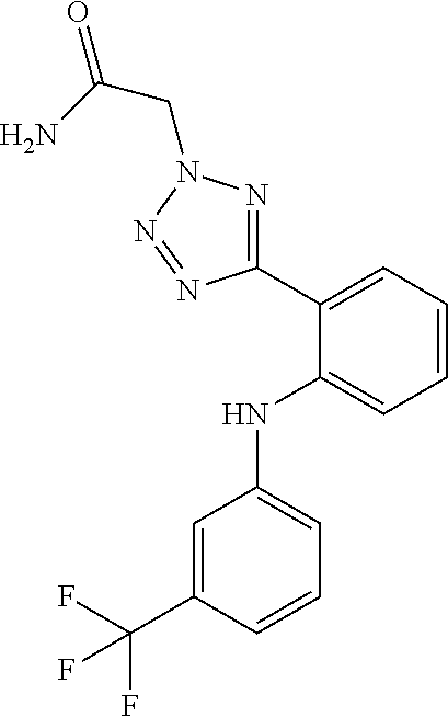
C1=C(C(F)(F)F)C=CC=C1NC1=CC=CC=C1C1=NN(CC(=O)N)N=N1
